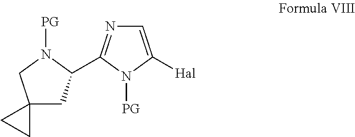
C12(CC(C3=NC=C([Hal])N3[PG])N([PG])C1)CC2
